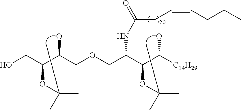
OCC(C(COCC(C(C([C14H29])O)OC(C)(C)C)NC(=O)CC=CCCC)O)OC(C)(C)C
